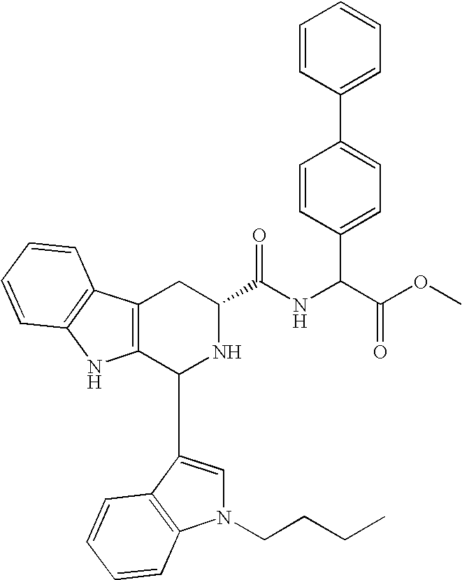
C1(C2=CN(CCCC)C3=C2C=CC=C3)NC(C(=O)NC(C(OC)=O)C2=CC=C(C3=CC=CC=C3)C=C2)CC2=C1NC1=C2C=CC=C1
